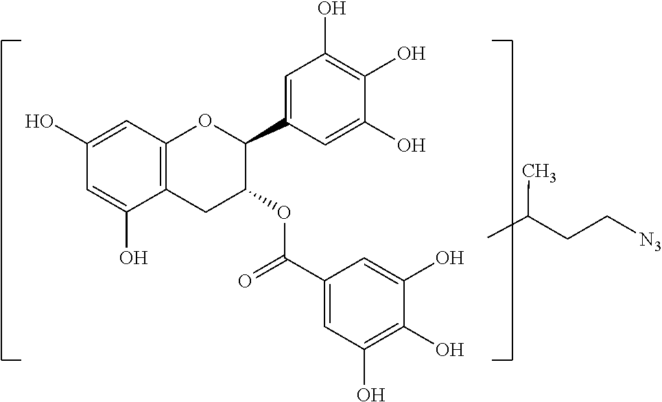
C1=C(O)C2=C(C=C1O)OC(C1=CC(O)=C(O)C(O)=C1)C(OC(C1=CC(O)=C(O)C(O)=C1)=O)C2.C(C)(CC[N3])C
